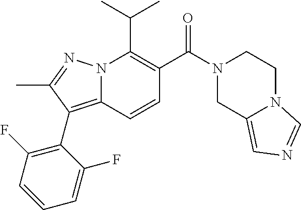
CC(C)C1=C(C(N2CCN3C(=CN=C3)C2)=O)C=CC2=C(C3=C(F)C=CC=C3F)C(C)=NN12
